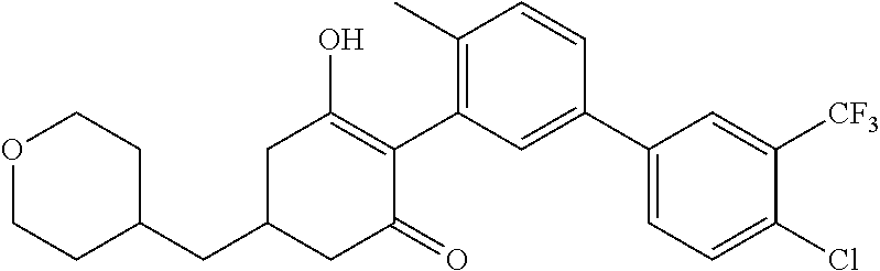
C1(CC2CC(=O)C(C3=C(C)C=CC(C4=CC=C(Cl)C([CF3])=C4)=C3)=C(O)C2)CCOCC1
